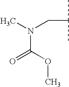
C(C(C)C)N(C)C(OC)=O
